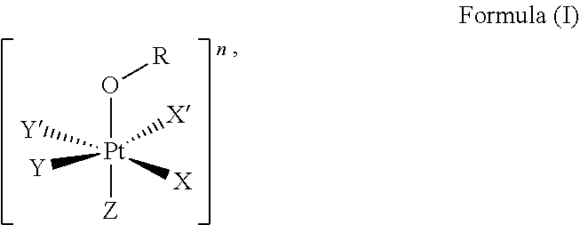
O([Pt]([Z])([Y])([X])([Y])[X])[R]
